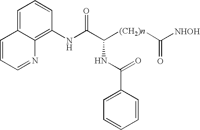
C1=CC=NC2=C(NC(C([(CH2)n]C(=O)[NHOH])NC(=O)C3=CC=CC=C3)=O)C=CC=C12
